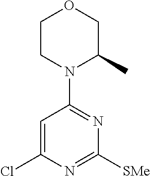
C1(Cl)=CC(N2C(C)COCC2)=NC([SMe])=N1
